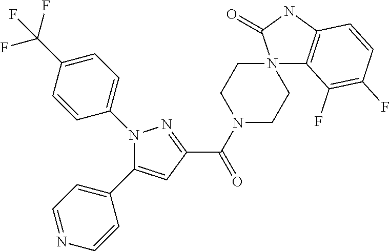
N1(C(=O)C2=NN(C3=CC=C(C(F)(F)F)C=C3)C(C3=CC=NC=C3)=C2)CCN2(CC1)C(=O)NC1=C2C(F)=C(F)C=C1
